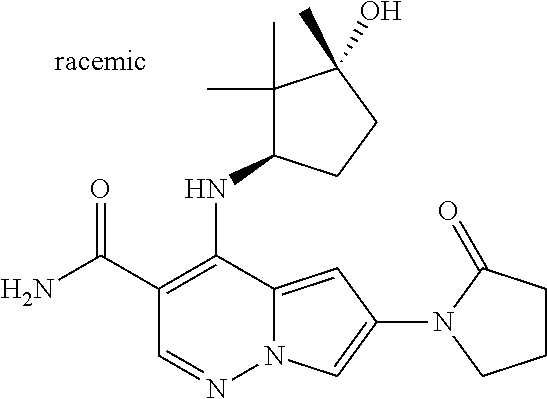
N12C(=CC(N3C(=O)CCC3)=C1)C(NC1C(C)(C)C(O)(C)CC1)=C(C(N)=O)C=N2
